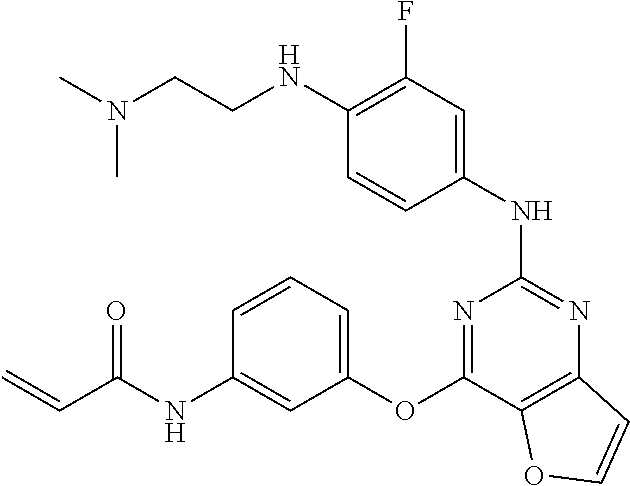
C1=CC(NC2=NC3=C(C(OC4=CC=CC(NC(C=C)=O)=C4)=N2)OC=C3)=CC(F)=C1NCCN(C)C
